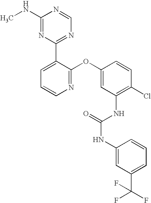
C1(NC)=NC(C2=CC=CN=C2OC2=CC(NC(NC3=CC(C(F)(F)F)=CC=C3)=O)=C(Cl)C=C2)=NC=N1
